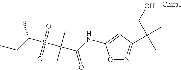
O1N=C(C(C)(CO)C)C=C1NC(=O)C(S(C(CC)C)(=O)=O)(C)C
